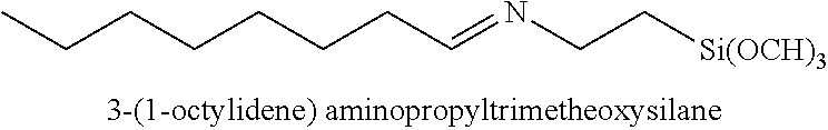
CCCCCCCC=NCC[Si(OCH)3]
